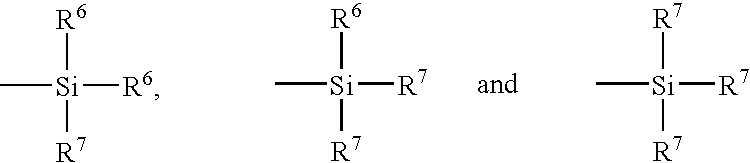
[R6][Si]([R6])(C)[R7].C[Si]([R6])([R7])[R7].C[Si]([R7])([R7])[R7]
